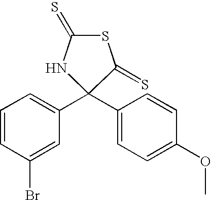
C1=CC(Br)=CC(C2(C3=CC=C(OC)C=C3)NC(=S)SC2=S)=C1
